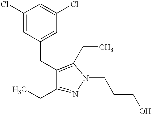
C1(CC)=NN(CCCO)C(CC)=C1CC1=CC(Cl)=CC(Cl)=C1
